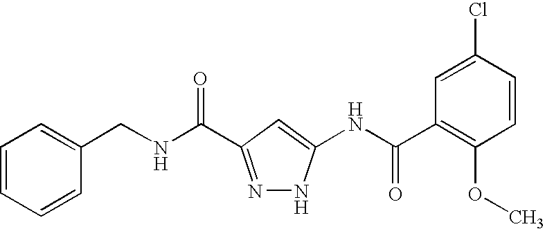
N(C(=O)C1=NNC(NC(C2=C(OC)C=CC(Cl)=C2)=O)=C1)CC1=CC=CC=C1
